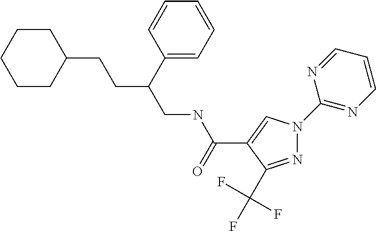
N1=C(C(F)(F)F)C(C(NCC(CCC2CCCCC2)C2=CC=CC=C2)=O)=CN1C1=NC=CC=N1
